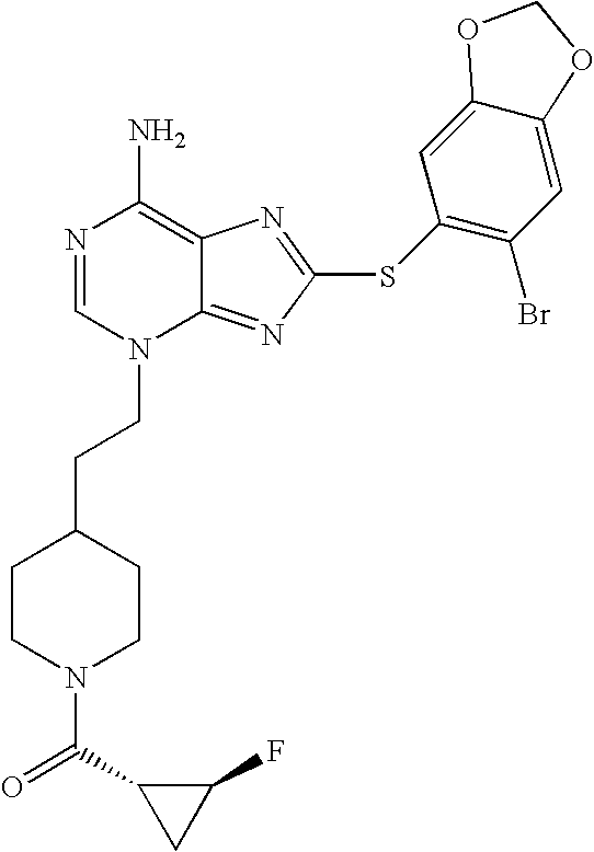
N1=CN(CCC2CCN(C(=O)C3CC3F)CC2)C2=NC(SC3=C(Br)C=C4C(=C3)OCO4)=NC2=C1N
